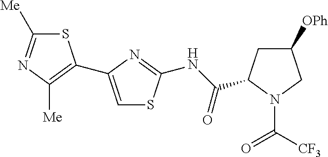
S1C([Me])=NC([Me])=C1C1=CSC(NC(=O)C2CC([OPh])CN2C([CF3])=O)=N1
